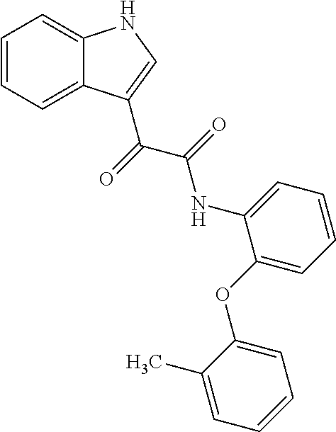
C1=CC=C2C(=C1)NC=C2C(=O)C(=O)NC1=CC=CC=C1OC1=CC=CC=C1C
